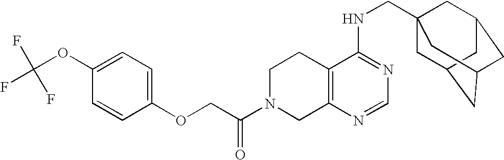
C12=C(N=CN=C1NCC13CC4CC(CC(C1)C4)C3)CN(C(COC1=CC=C(OC(F)(F)F)C=C1)=O)CC2
